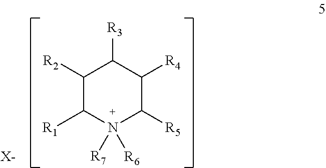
C1([R5])C([R4])C([R3])C([R2])C([R1])N1([R7])[R6].[X-]
